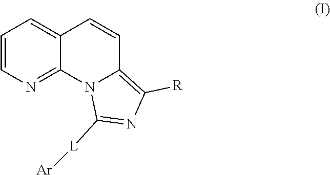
C1=CN=C2C(=C1)C=CC1=C([R])N=C([L][Ar])N21
